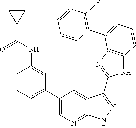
C1(F)=C(C2=CC=CC3=C2N=C(C2=NNC4=NC=C(C5=CN=CC(NC(C6CC6)=O)=C5)C=C42)N3)C=CC=C1
